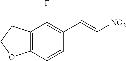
C12=C(C=CC(C=C[NO2])=C1F)OCC2
